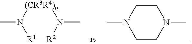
C1CN(C)CCN1C.[R1]([R2]N(C)C)N([(CR3R4)n])C
